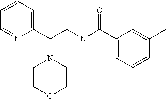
C1(C(CNC(C2=CC=CC(C)=C2C)=O)N2CCOCC2)=CC=CC=N1
